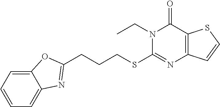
C12=CC=CC=C1N=C(CCCSC1=NC3=C(C(=O)N1CC)SC=C3)O2
